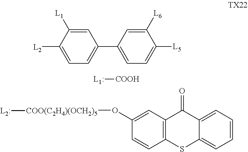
[L2]C1=CC=C(C2=CC=C([L5])C([L6])=C2)C=C1[L1].[COOH][L1:].C1(O[COO(C2H4)(OCH2)5][L2:])=CC2=C(C=C1)SC1=CC=CC=C1C2=O
